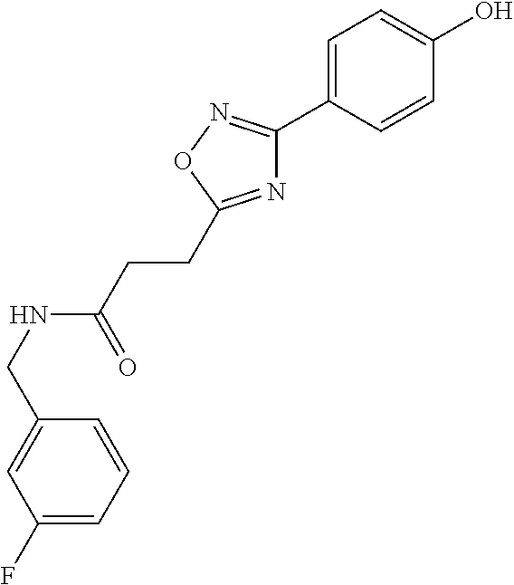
C(C1=CC(F)=CC=C1)NC(CCC1=NC(C2=CC=C(O)C=C2)=NO1)=O
